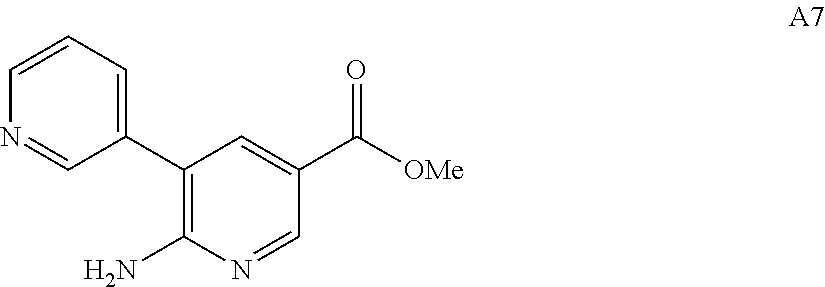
C1(C2=CC=CN=C2)=C(N)N=CC(C([OMe])=O)=C1
